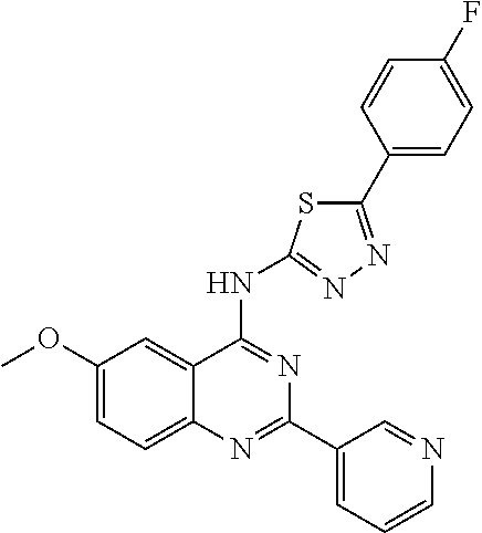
C1(OC)=CC=C2C(=C1)C(NC1=NN=C(C3=CC=C(F)C=C3)S1)=NC(C1=CC=CN=C1)=N2
